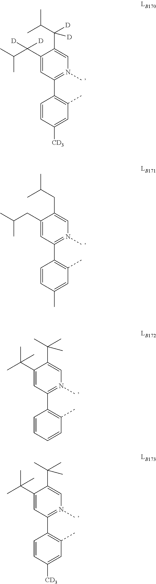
C1(CC(C)C)=CC(C2=C(C)C=C(C)C=C2)=N(C)C=C1CC(C)C.C1(C(C)(C)C)=CC(C2=C(C)C=C([CD3])C=C2)=N(C)C=C1C(C)(C)C.C1(C(C(C)C)([D])[D])=CC(C2=C(C)C=C([CD3])C=C2)=N(C)C=C1C(C(C)C)([D])[D].C1(C(C)(C)C)=CC(C2=C(C)C=CC=C2)=N(C)C=C1C(C)(C)C
